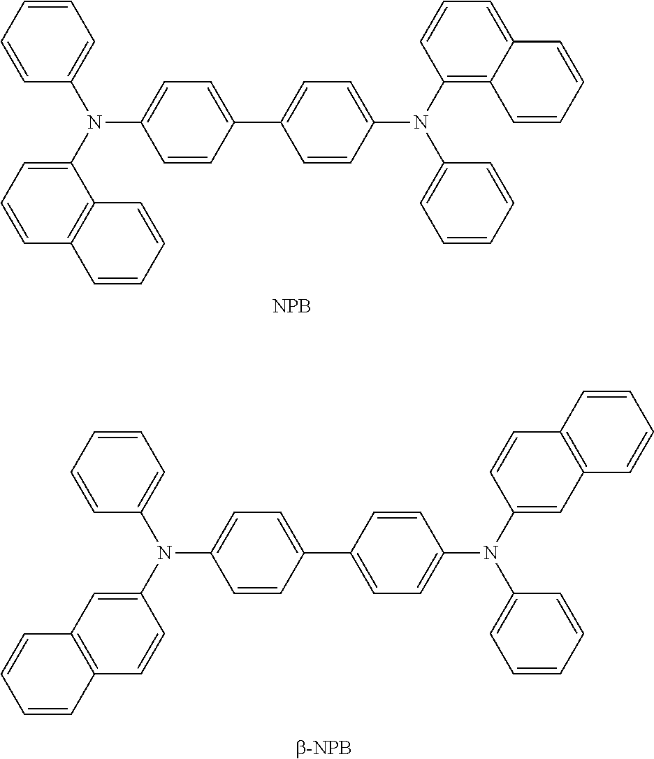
C1(C2=CC=C(N(C3=CC4=C(C=C3)C=CC=C4)C3=CC=CC=C3)C=C2)=CC=C(N(C2=CC3=C(C=C2)C=CC=C3)C2=CC=CC=C2)C=C1.N(C1=CC=C(C2=CC=C(N(C3=C4C(=CC=C3)C=CC=C4)C3=CC=CC=C3)C=C2)C=C1)(C1=CC=CC=C1)C1=CC=CC2=C1C=CC=C2.[NPB]
